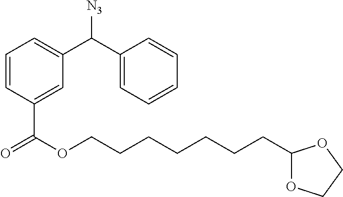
C1=CC(C(OCCCCCCCC2OCCO2)=O)=CC(C(C2=CC=CC=C2)[N3])=C1
